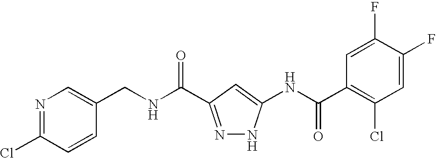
C1(CNC(=O)C2=NNC(NC(C3=C(Cl)C=C(F)C(F)=C3)=O)=C2)=CN=C(Cl)C=C1
